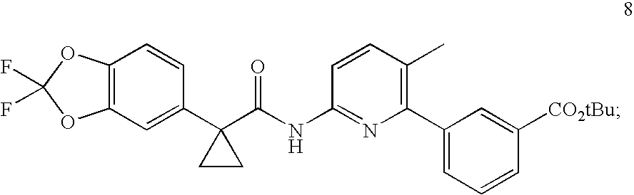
C12=C(C=C(C3(C(NC4=NC(C5=CC=CC([CO2tBu])=C5)=C(C)C=C4)=O)CC3)C=C1)OC(F)(F)O2
